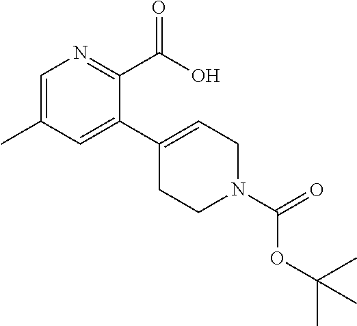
C1(C2=CCN(C(=O)OC(C)(C)C)CC2)=CC(C)=CN=C1C(O)=O
